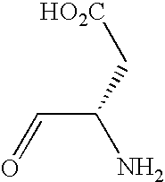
C(C=O)(N)C[HO2C]
